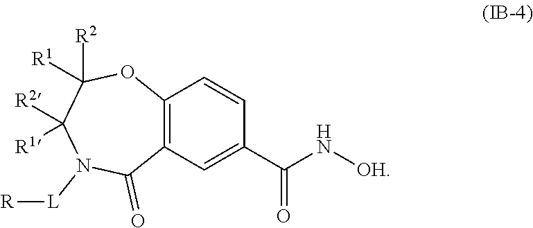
[L](N1C(=O)C2=C(OC([R2])([R1])C1([R1])[R2])C=CC(C(N[OH])=O)=C2)[R]
